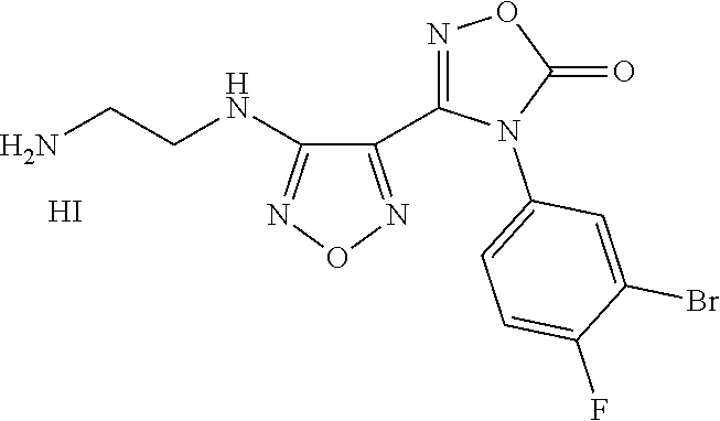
C1(C2=NOC(=O)N2C2=CC=C(F)C(Br)=C2)=NON=C1NCCN.I
